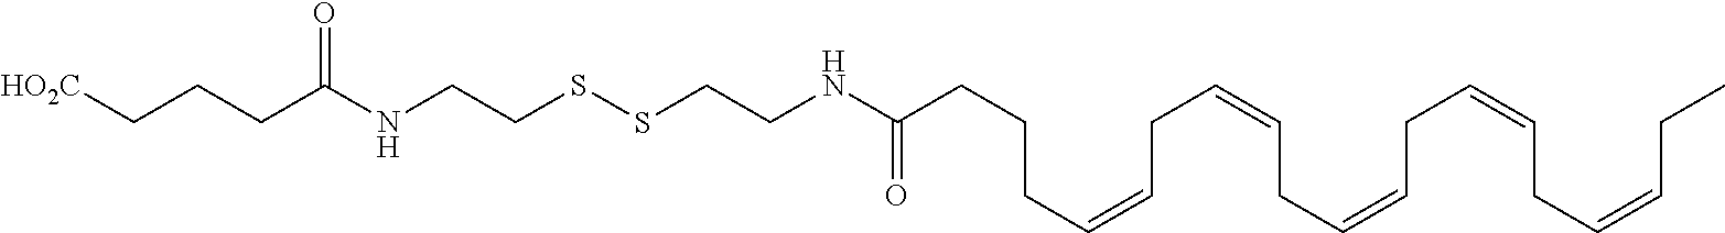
C(NCCSSCCNC(CCCC=CCC=CCC=CCC=CCC=CCC)=O)(=O)CCC[HO2C]
